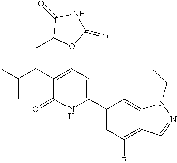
C1(C2=CC=C(C(C(C)C)CC3OC(=O)NC3=O)C(=O)N2)=CC(F)=C2C(=C1)N(CC)N=C2
